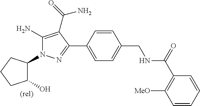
C1(N)=C(C(=O)N)C(C2=CC=C(CNC(C3=C([MeO])C=CC=C3)=O)C=C2)=NN1C1C(O)CCC1
